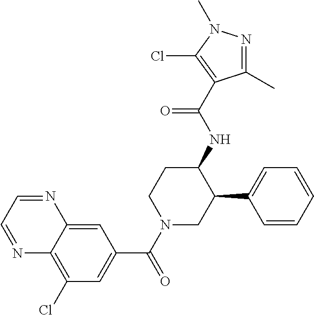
C1(Cl)=C2C(=CC(C(N3CC(C4=CC=CC=C4)C(NC(=O)C4=C(Cl)N(C)N=C4C)CC3)=O)=C1)N=CC=N2
